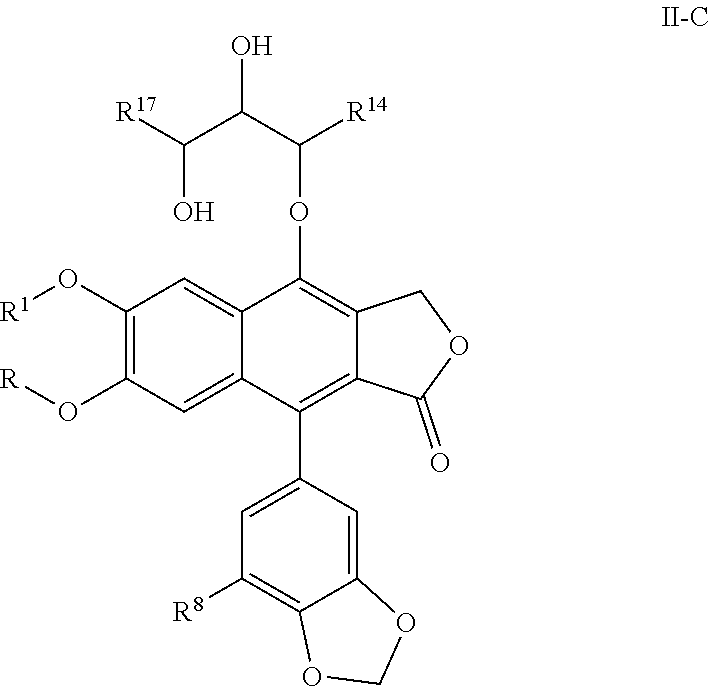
C1(O[R1])=C(O[R])C=C2C(=C1)C(OC([R14])C(C([R17])O)O)=C1C(=C2C2=CC([R8])=C3C(=C2)OCO3)C(=O)OC1
